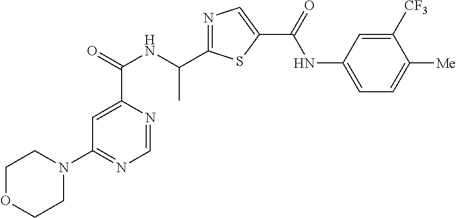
C1=NC(C(=O)NC(C2=NC=C(C(=O)NC3=CC=C([Me])C([CF3])=C3)S2)C)=CC(N2CCOCC2)=N1
